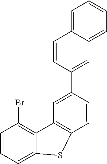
C1=CC=C2C(=C1Br)C1=C(C=CC(C3=CC4=CC=CC=C4C=C3)=C1)S2
